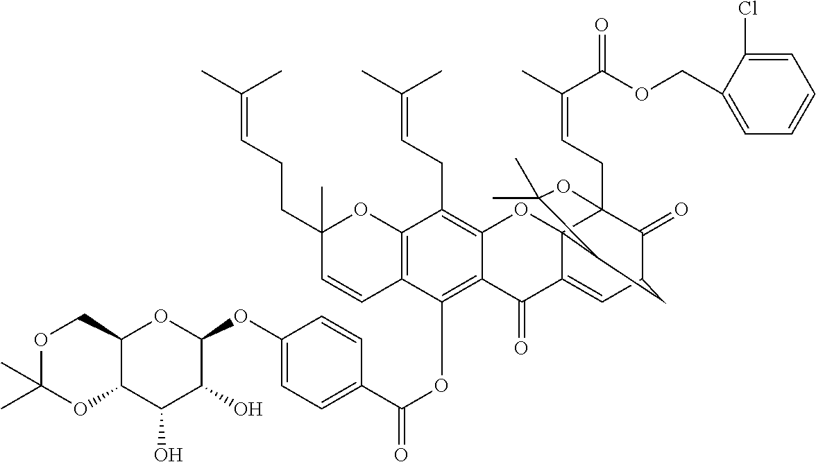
C12C(COC(C)(C)O1)OC(OC1=CC=C(C(OC3=C4C(=C(CC=C(C)C)C5=C3C=CC(C)(CCC=C(C)C)O5)OC35C(=CC6C(=O)C3(CC=C(C)C(OCC3=CC=CC=C3Cl)=O)OC(C)(C)C5C6)C4=O)=O)C=C1)C(O)C2O
